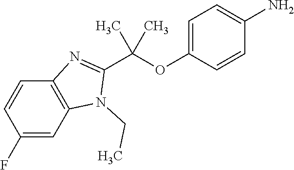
C12=C(C=C(F)C=C1)N(CC)C(C(OC1=CC=C(N)C=C1)(C)C)=N2
